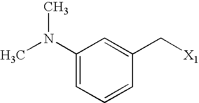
C1(N(C)C)=CC=CC(C[X1])=C1
